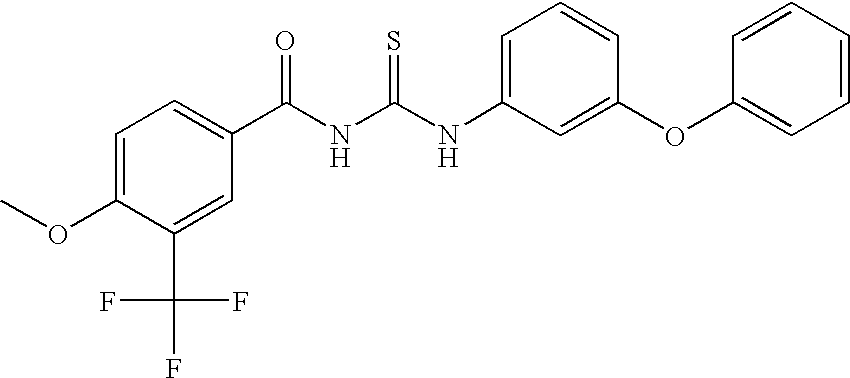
C(NC(NC1=CC=CC(OC2=CC=CC=C2)=C1)=S)(=O)C1=CC=C(OC)C(C(F)(F)F)=C1
